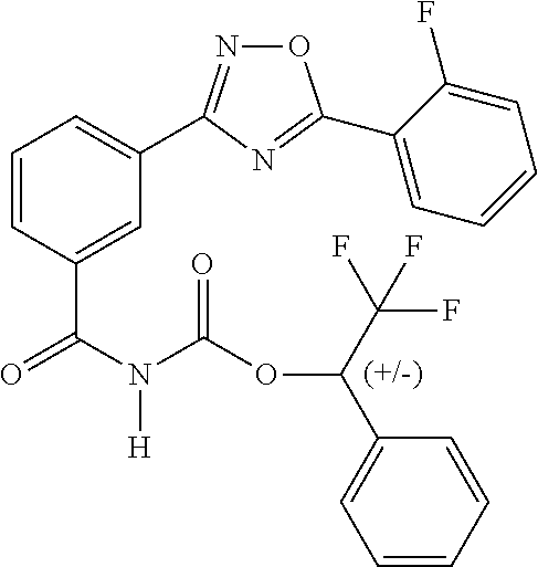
C1=C(C(N(C(=O)OC(C2=CC=CC=C2)C(F)(F)F)[H])=O)C=CC=C1C1=NOC(C2=CC=CC=C2F)=N1
